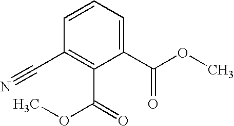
C1(C#N)=C(C(=O)OC)C(C(OC)=O)=CC=C1
